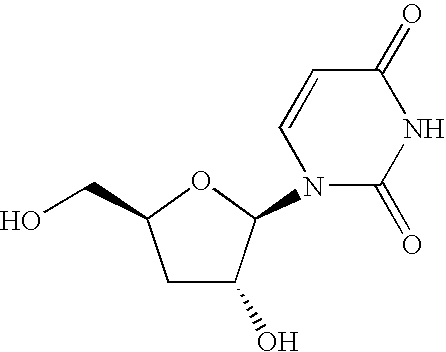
C1C(O)C(N2C(=O)NC(=O)C=C2)OC1CO
